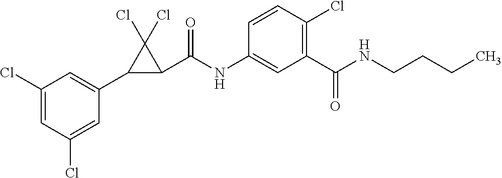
C1(Cl)=CC(Cl)=CC(C2C(C(NC3=CC(C(NCCCC)=O)=C(Cl)C=C3)=O)C2(Cl)Cl)=C1
